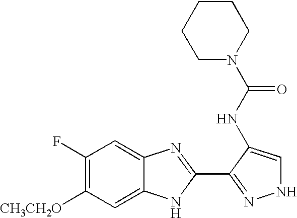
C1(F)=C([CH3CH2O])C=C2C(=C1)N=C(C1=NNC=C1NC(=O)N1CCCCC1)N2
